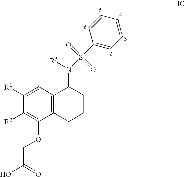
C1([R1])=CC2=C(C(OCC(O)=O)=C1[R2])CCCC2N(S(C1=CC=CC=C1)(=O)=O)[R3]
